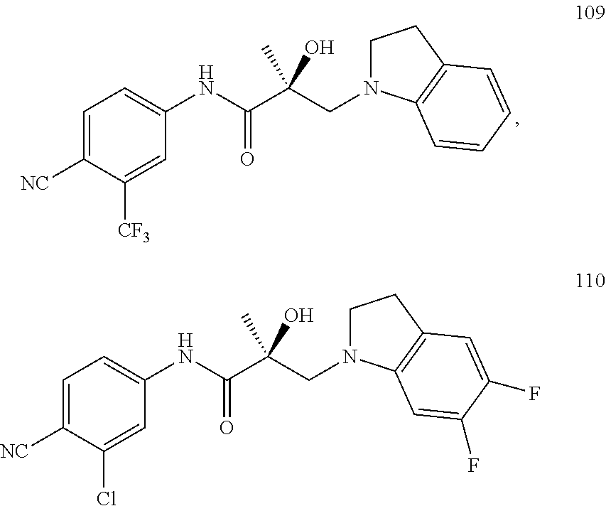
C1=C([NC])C([CF3])=CC(NC(C(CN2CCC3=C2C=CC=C3)(C)O)=O)=C1.C1=C([NC])C(Cl)=CC(NC(C(CN2CCC3=C2C=C(F)C(F)=C3)(C)O)=O)=C1
